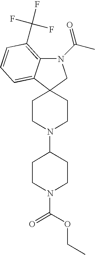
C1CN(C(OCC)=O)CCC1N1CCC2(CC1)C1=CC=CC(C(F)(F)F)=C1N(C(=O)C)C2
